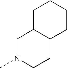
C1N(C)CCC2C1CCCC2
